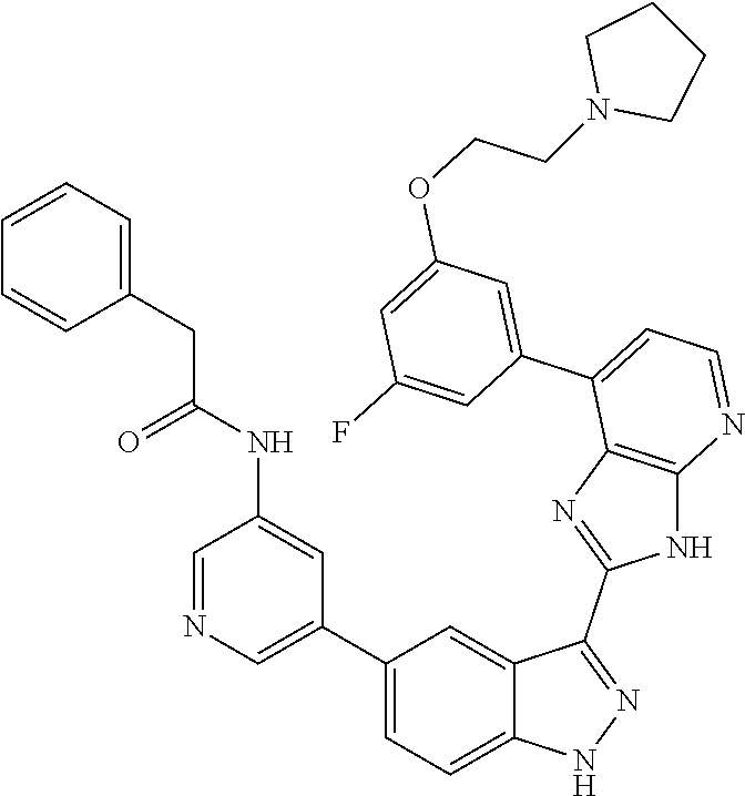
C1=NC=C(C2=CC=C3C(=C2)C(C2=NC4=C(N2)N=CC=C4C2=CC(OCCN4CCCC4)=CC(F)=C2)=NN3)C=C1NC(CC1=CC=CC=C1)=O
